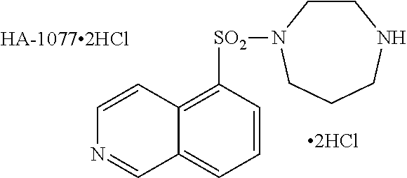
C1=CC([SO2]N2CCNCCC2)=C2C(=C1)C=NC=C2
